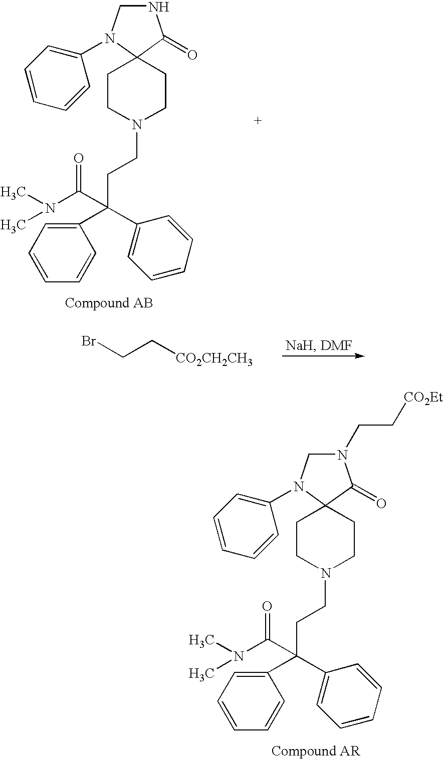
N1CN(C2=CC=CC=C2)C2(C1=O)CCN(CCC(C(N(C)C)=O)(C1=CC=CC=C1)C1=CC=CC=C1)CC2.BrCC[CO2CH2CH3].N1(CC[CO2Et])CN(C2=CC=CC=C2)C2(C1=O)CCN(CCC(C(N(C)C)=O)(C1=CC=CC=C1)C1=CC=CC=C1)CC2
